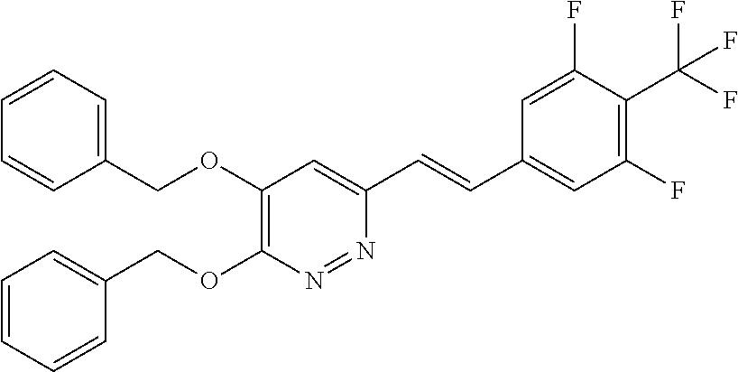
C1(OCC2=CC=CC=C2)=C(OCC2=CC=CC=C2)N=NC(C=CC2=CC(F)=C(C(F)(F)F)C(F)=C2)=C1
